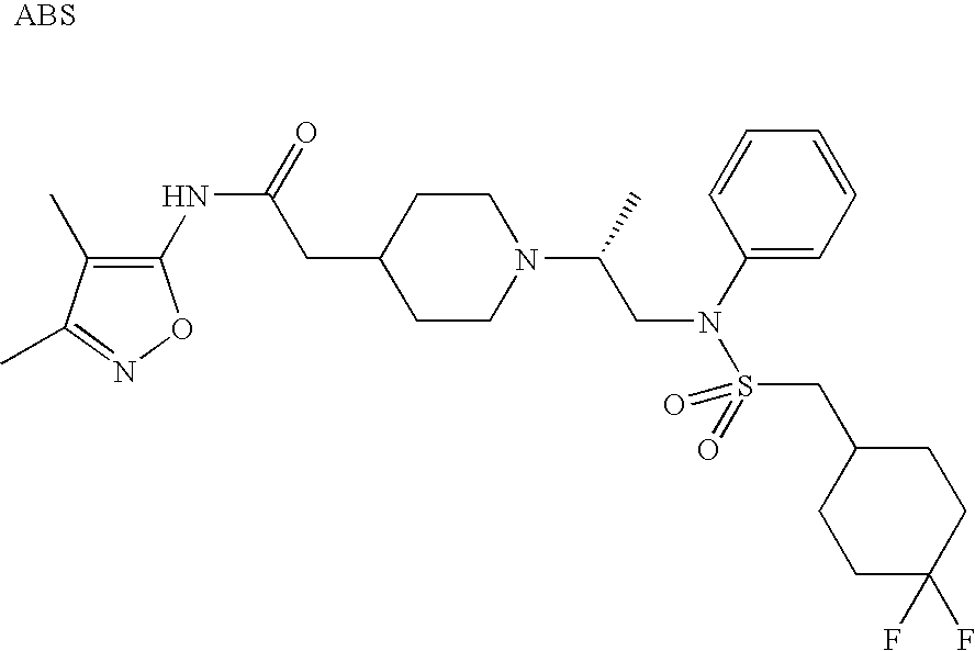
N(C(CC1CCN(C(CN(S(=O)(=O)CC2CCC(F)(F)CC2)C2=CC=CC=C2)C)CC1)=O)C1=C(C)C(C)=NO1
